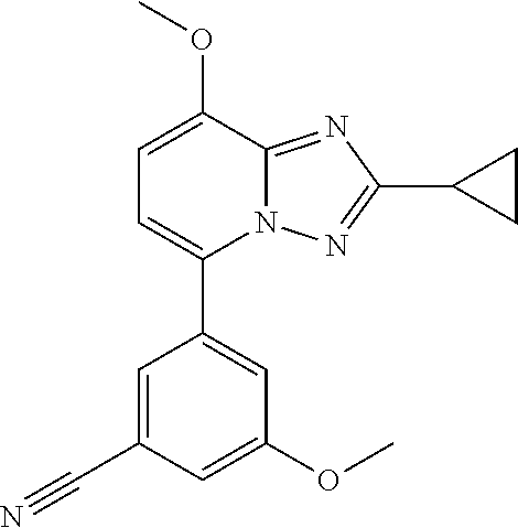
C1=C(C#N)C=C(OC)C=C1C1=CC=C(OC)C2=NC(C3CC3)=NN12
